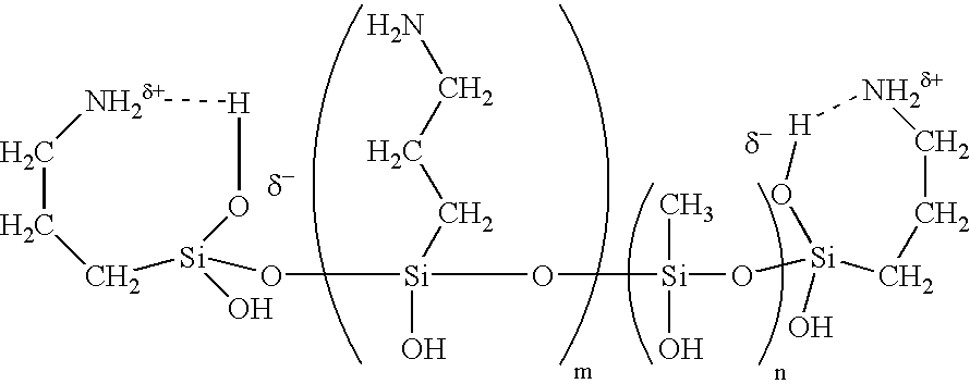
C1CC[Si](O)(O[Si](CCCN)(O[Si](C)(O)O[Si]2(O)CCC[NH2d+][H]O2)O)O[H][NH2d+]1
